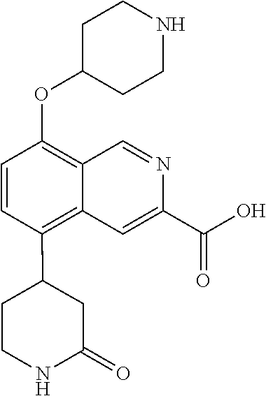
C1=CC(OC2CCNCC2)=C2C(=C1C1CC(=O)NCC1)C=C(C(O)=O)N=C2
